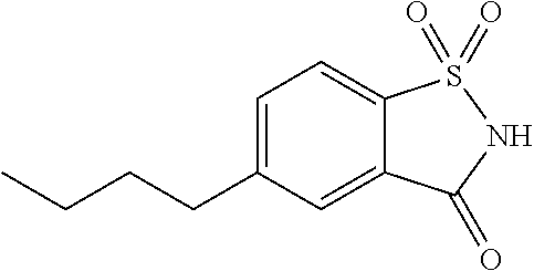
C(C1=CC=C2C(=C1)C(=O)NS2(=O)=O)CCC
